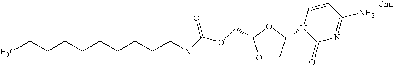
CCCCCCCCCCNC(OCC1OCC(N2C(=O)N=C(N)C=C2)O1)=O
